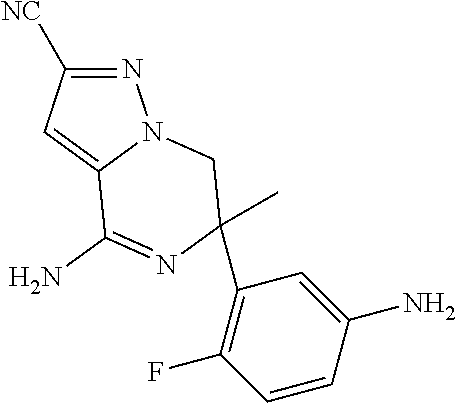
C12=CC([NC])=NN1CC(C1=C(F)C=CC(N)=C1)(C)N=C2N
